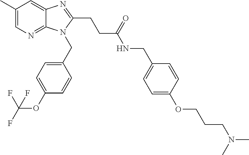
C1(C)=CN=C2C(=C1)N=C(CCC(NCC1=CC=C(OCCCN(C)C)C=C1)=O)N2CC1=CC=C(OC(F)(F)F)C=C1
